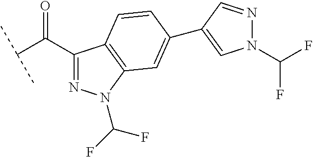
C(C(C1=NN(C(F)F)C2=C1C=CC(C1=CN(C(F)F)N=C1)=C2)=O)(C)C
